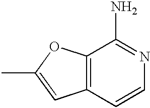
C12=C(C=CN=C1N)C=C(C)O2
